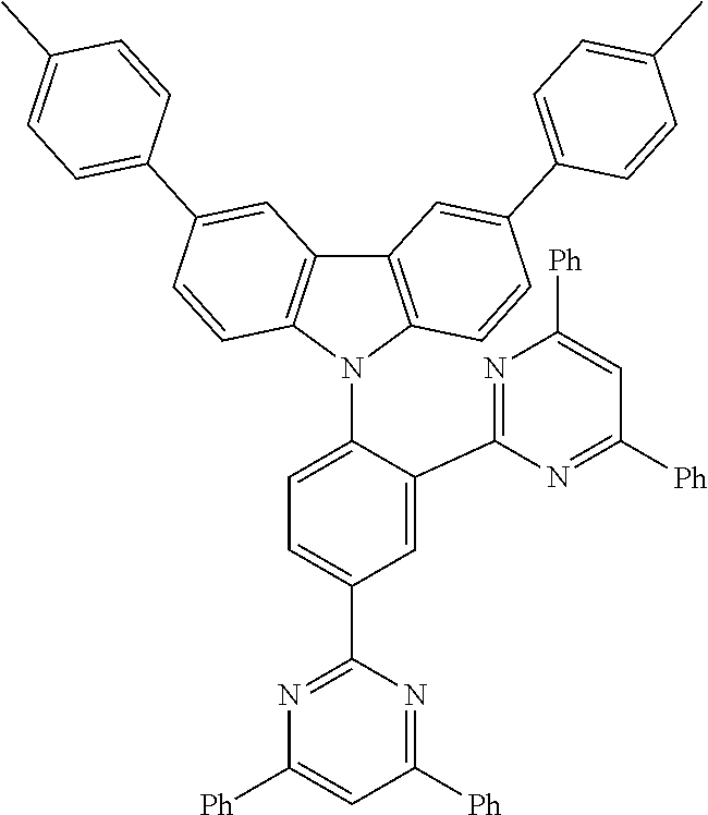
C1=C(C2=NC([Ph])=CC([Ph])=N2)C(N2C3=C(C4=C2C=CC(C2=CC=C(C)C=C2)=C4)C=C(C2=CC=C(C)C=C2)C=C3)=CC=C1C1=NC([Ph])=CC([Ph])=N1
